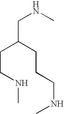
C(CNC)C(CCCNC)CNC
